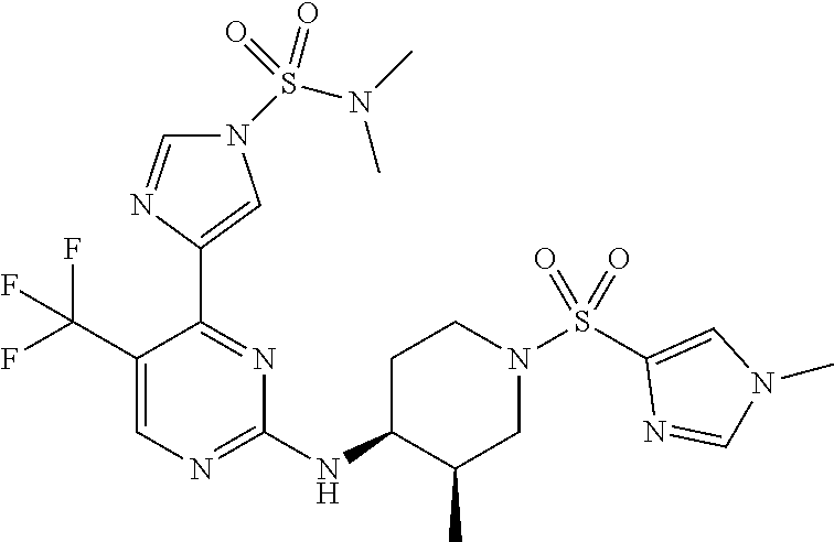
C1(NC2C(C)CN(S(C3=CN(C)C=N3)(=O)=O)CC2)=NC=C(C(F)(F)F)C(C2=CN(S(N(C)C)(=O)=O)C=N2)=N1
